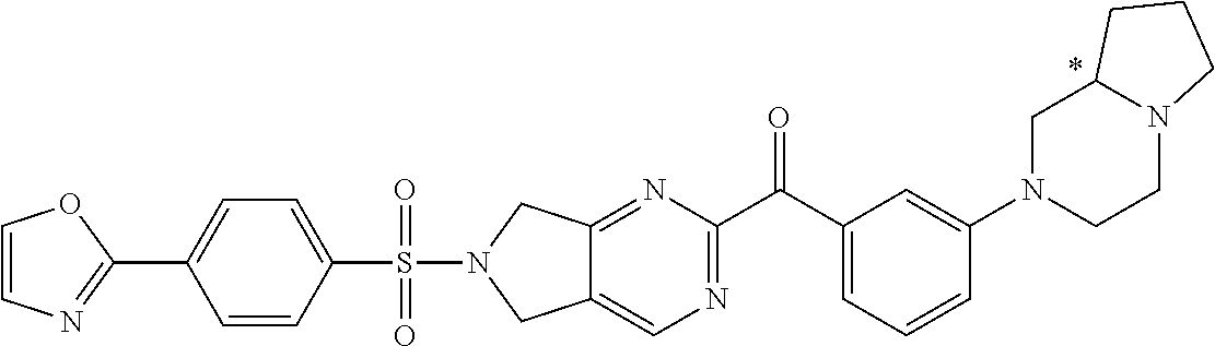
C12=NC(C(C3=CC=CC(N4CC5N(CC4)CCC5)=C3)=O)=NC=C1CN(S(C1=CC=C(C3=NC=CO3)C=C1)(=O)=O)C2
